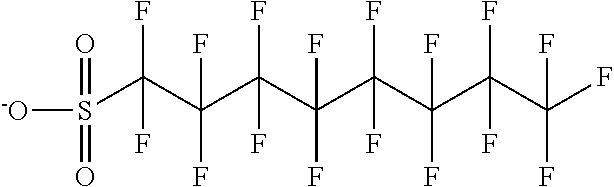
S(C(C(C(C(C(C(C(C(F)(F)F)(F)F)(F)F)(F)F)(F)F)(F)F)(F)F)(F)F)([-O])(=O)=O
